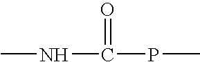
CNC(=O)PC
